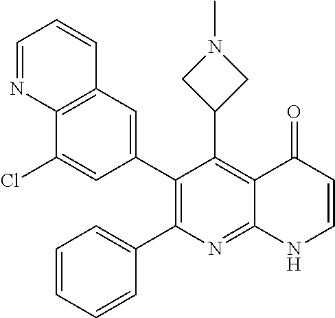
C12=C(C=C(C3=C(C4=CC=CC=C4)N=C4C(=C3C3CN(C)C3)C(=O)C=CN4)C=C1Cl)C=CC=N2
